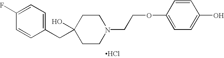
C1=CC(CC2(O)CCN(CCOC3=CC=C(O)C=C3)CC2)=CC=C1F.Cl
